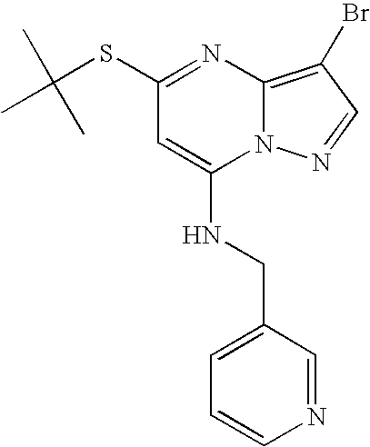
C1(SC(C)(C)C)=NC2=C(Br)C=NN2C(NCC2=CC=CN=C2)=C1
